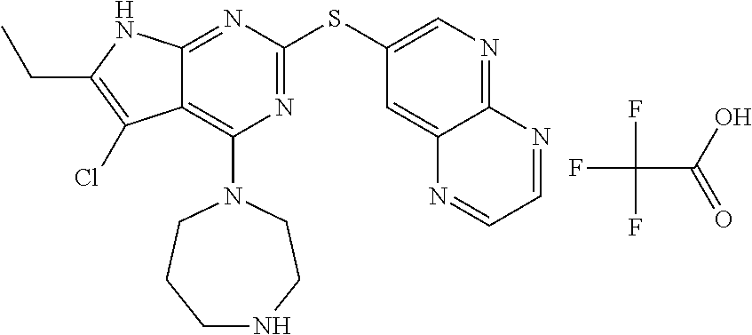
FC(C(O)=O)(F)F.N1=C(SC2=CN=C3C(=C2)N=CC=N3)N=C2C(=C1N1CCCNCC1)C(Cl)=C(CC)N2
